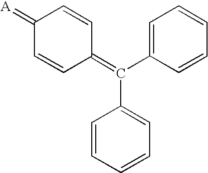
C(C1=CC=CC=C1)(=C1C=CC(=[A])C=C1)C1=CC=CC=C1
